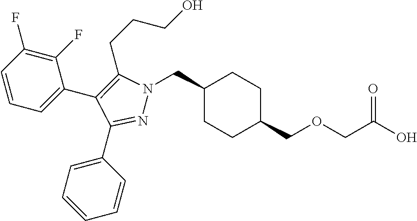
C1(CN2N=C(C3=CC=CC=C3)C(C3=CC=CC(F)=C3F)=C2CCCO)CCC(COCC(O)=O)CC1
